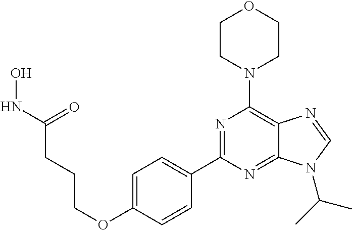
C1CN(C2=C3C(=NC(C4=CC=C(OCCCC(NO)=O)C=C4)=N2)N(C(C)C)C=N3)CCO1
